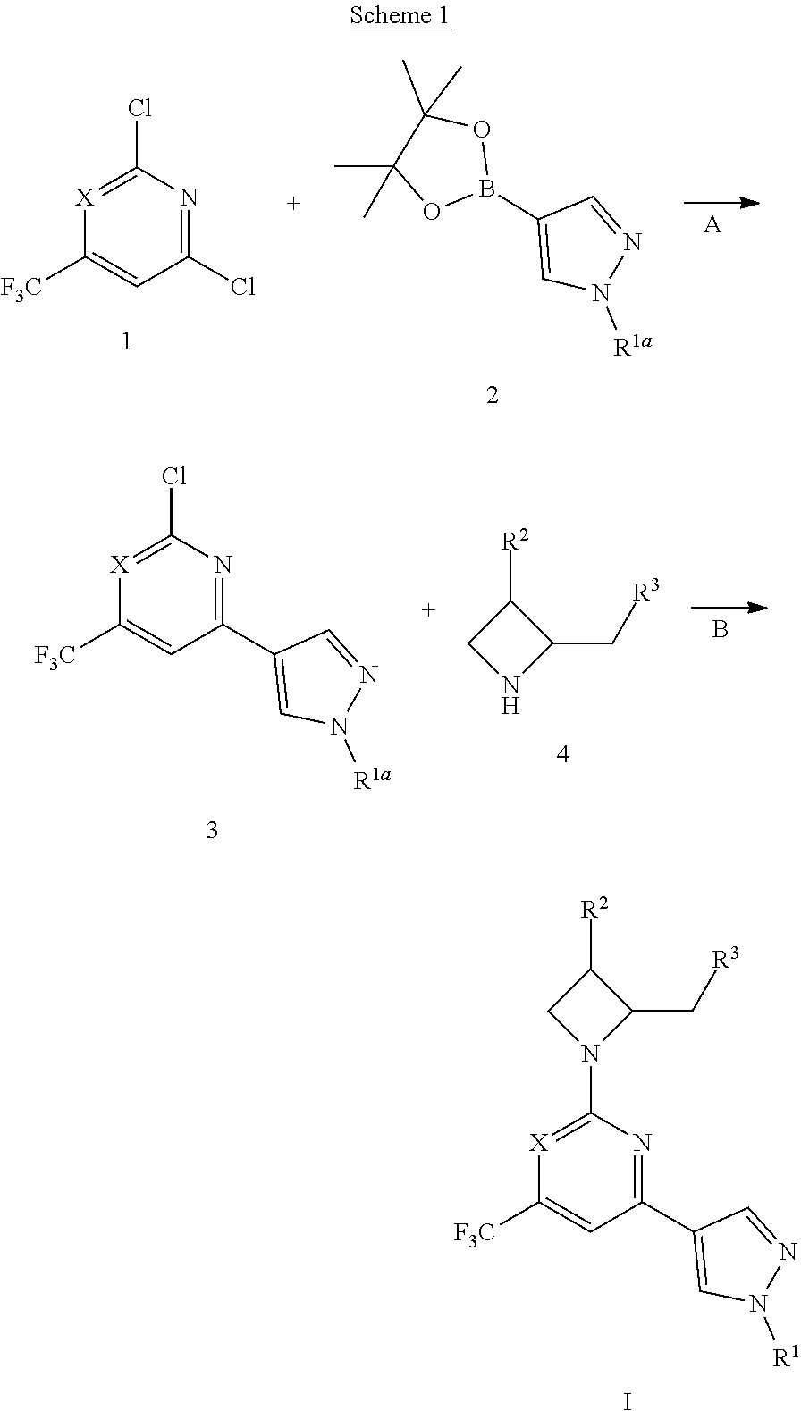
[A].C1=C([F3C])[X]=C(Cl)N=C1Cl.O1B(C2=CN([R1a])N=C2)OC(C)(C)C1(C)C.B.N1([R1a])N=CC(C2=NC(Cl)=[X]C([F3C])=C2)=C1.C1([R2])C(C[R3])NC1.N1=CC(C2=NC(N3C(C[R3])C([R2])C3)=[X]C([F3C])=C2)=CN1[R1].I
